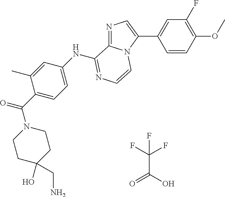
C1=CC(OC)=C(F)C=C1C1=CN=C2N1C=CN=C2NC1=CC=C(C(N2CCC(O)(CN)CC2)=O)C(C)=C1.C(C(O)=O)(F)(F)F
